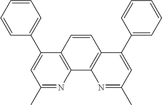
C1(C)=NC2=C(C(C3=CC=CC=C3)=C1)C=CC1=C2N=C(C)C=C1C1=CC=CC=C1
